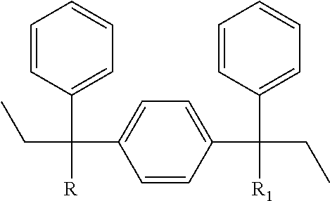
C1=CC(C(CC)(C2=CC=C(C([R1])(C3=CC=CC=C3)CC)C=C2)[R])=CC=C1
